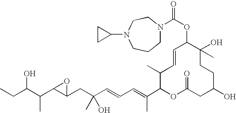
CCC(C(C1C(CC(C=CC=C(C2OC(=O)CC(O)CCC(O)(C)C(OC(=O)N3CCCN(C4CC4)CC3)C=CC2C)C)(O)C)O1)C)O
